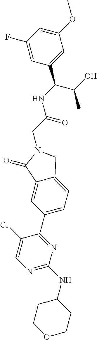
N(C(CN1CC2=CC=C(C3=NC(NC4CCOCC4)=NC=C3Cl)C=C2C1=O)=O)C(C(C)O)C1=CC(OC)=CC(F)=C1
